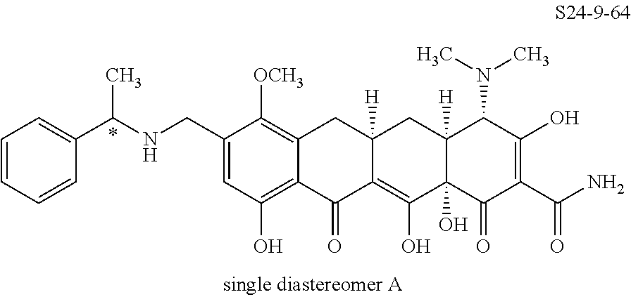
C1(CNC(C2=CC=CC=C2)C)=CC(O)=C2C(=C1[OCH3])CC1([H])C(=C(O)C3(O)C([H])(C1)C(N(C)C)C(O)=C(C(N)=O)C3=O)C2=O
